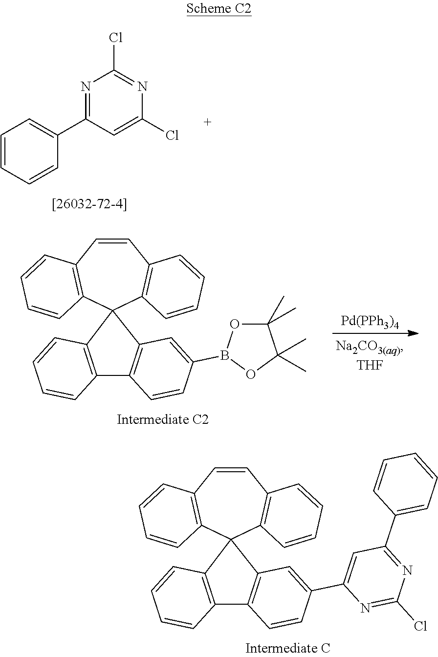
C1=CC=CC(C2=NC(Cl)=NC(Cl)=C2)=C1.C1=CC2=C(C3(C4=C1C=CC=C4)C1=C(C4=C3C=CC=C4)C=CC(B3OC(C)(C)C(C)(C)O3)=C1)C=CC=C2.[Pd(PPh3)4].C1=CC2=C(C3(C4=C1C=CC=C4)C1=C(C4=C3C=CC=C4)C=CC(C3=CC(C4=CC=CC=C4)=NC(Cl)=N3)=C1)C=CC=C2
